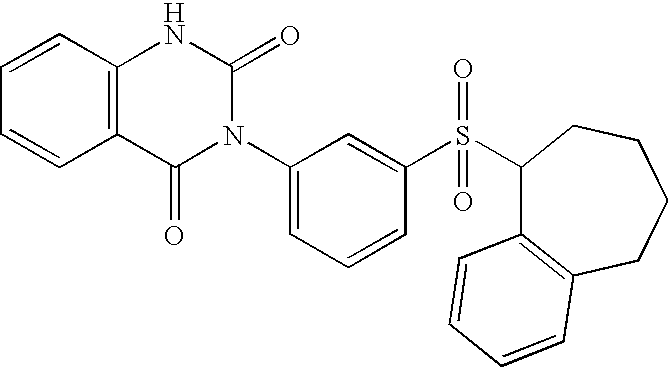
C1=CC2=C(C=C1)C(=O)N(C1=CC=CC(S(=O)(C3C4=C(CCCC3)C=CC=C4)=O)=C1)C(=O)N2
